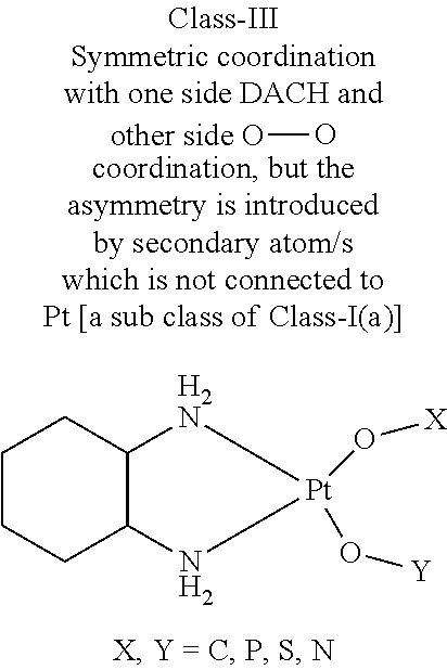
[other side O]O.C1CCC2C(C1)[H2N][Pt](O[X])(O[Y])N2
